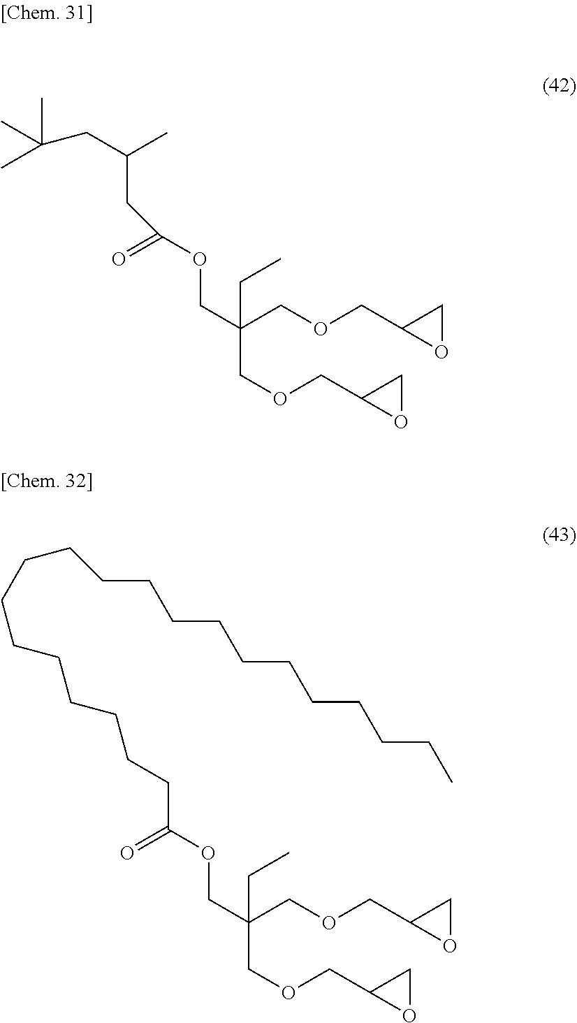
C(COCC1OC1)(COCC1OC1)(COC(=O)CC(C)CC(C)(C)C)CC.C(COCC1OC1)(COCC1OC1)(COC(=O)CCCCCCCCCCCCCCCCCCCC)CC
